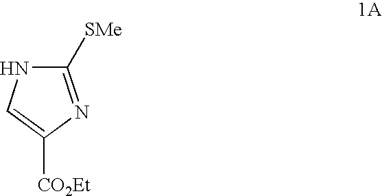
C1([SMe])=NC([CO2Et])=CN1
